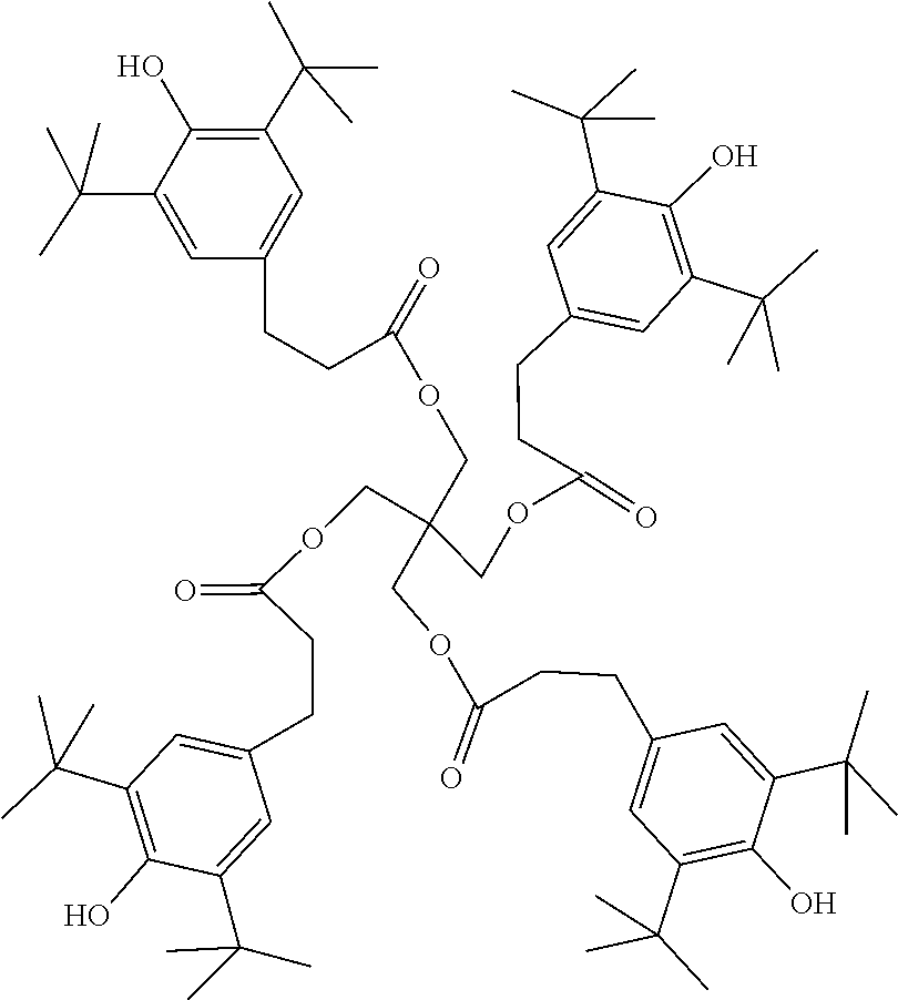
C1(CCC(=O)OCC(COC(CCC2=CC(C(C)(C)C)=C(O)C(C(C)(C)C)=C2)=O)(COC(CCC2=CC(C(C)(C)C)=C(O)C(C(C)(C)C)=C2)=O)COC(CCC2=CC(C(C)(C)C)=C(O)C(C(C)(C)C)=C2)=O)=CC(C(C)(C)C)=C(O)C(C(C)(C)C)=C1
